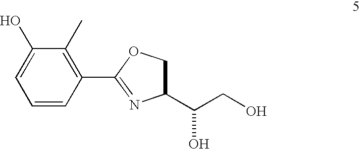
C1=CC(C2=NC(C(CO)O)CO2)=C(C)C(O)=C1
